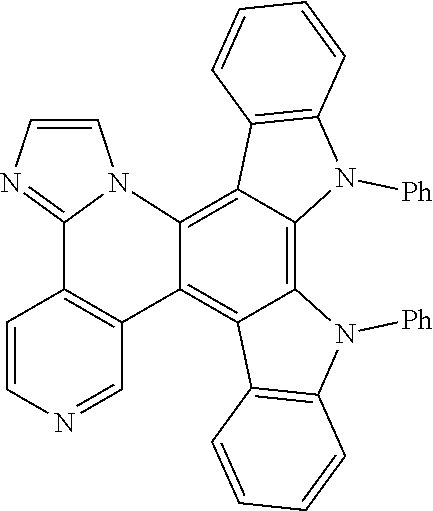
C12=C3C(=C4C(=C1C1=C(N2[Ph])C=CC=C1)C1=C(C2=NC=CN42)C=CN=C1)C1=C(N3[Ph])C=CC=C1
